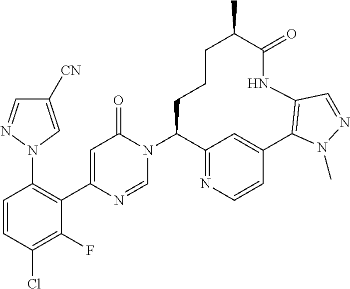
C1=CC(Cl)=C(F)C(C2=CC(=O)N(C3C4=NC=CC(=C4)C4=C(NC(=O)C(C)CCC3)C=NN4C)C=N2)=C1N1C=C([CN])C=N1
